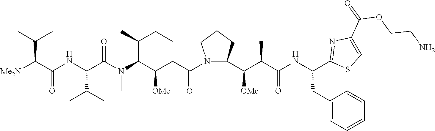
[Me2N]C(C(NC(C(N(C(C(CC(=O)N1CCCC1C(C(C(NC(CC1=CC=CC=C1)C1=NC(C(=O)OCCN)=CS1)=O)C)[OMe])[OMe])C(C)CC)C)=O)C(C)C)=O)C(C)C
